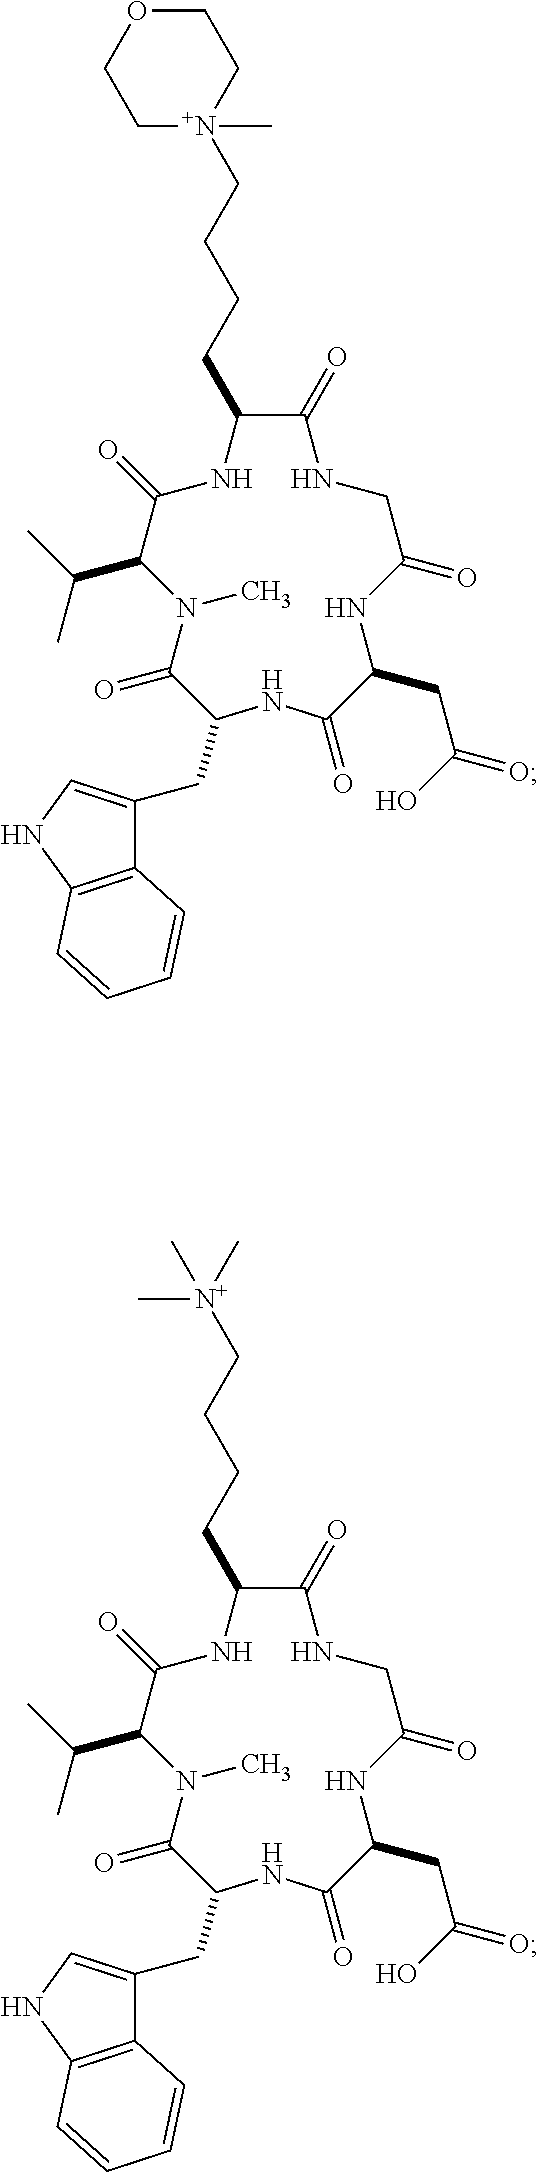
C(CC1C(=O)NCC(=O)NC(CC(=O)O)C(=O)NC(CC2=CNC3=C2C=CC=C3)C(=O)N(C)C(C(C)C)C(=O)N1)CC[N+]1(C)CCOCC1.C(CC1C(=O)NCC(=O)NC(CC(=O)O)C(=O)NC(CC2=CNC3=C2C=CC=C3)C(=O)N(C)C(C(C)C)C(=O)N1)CC[N+](C)(C)C
